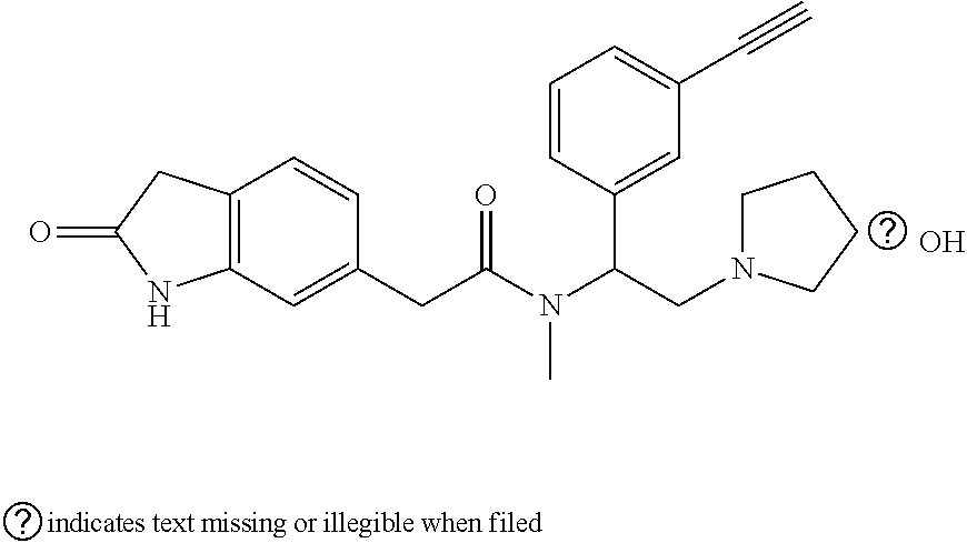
O.C12=C(C=C(CC(N(C(CN3CCCC3)C3=CC(C#C)=CC=C3)C)=O)C=C1)NC(=O)C2
